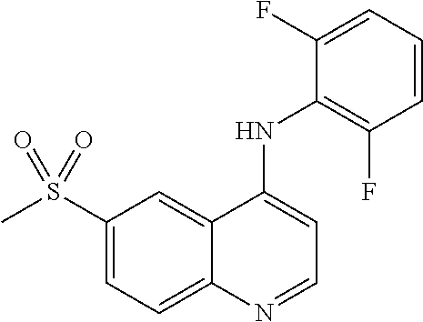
S(C1=CC=C2C(=C1)C(NC1=C(F)C=CC=C1F)=CC=N2)(C)(=O)=O
